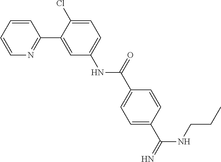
C1=CC=CN=C1C1=CC(NC(C2=CC=C(C(NCCC)=N)C=C2)=O)=CC=C1Cl
